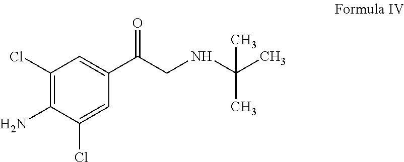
C1(Cl)=C(N)C(Cl)=CC(C(CNC(C)(C)C)=O)=C1
